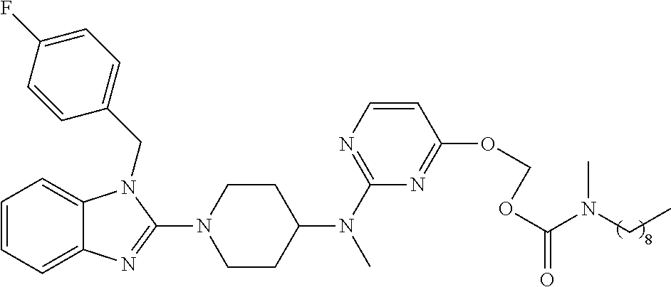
C1=CC=C2C(=C1)N(CC1=CC=C(F)C=C1)C(N1CCC(N(C3=NC=CC(OCOC(=O)N(CC)C)=N3)C)CC1)=N2
